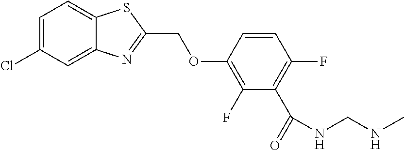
C12=CC(Cl)=CC=C1SC(COC1=C(F)C(C(=O)NCNC)=C(F)C=C1)=N2
